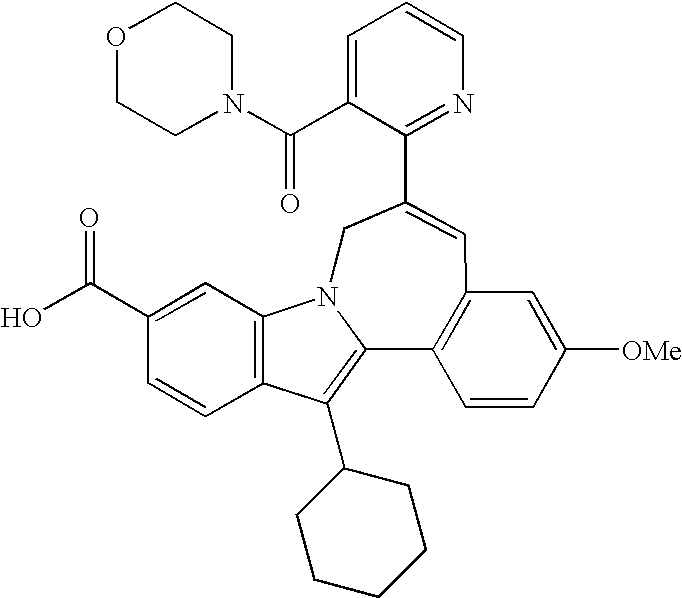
C1=C(C(N2CCOCC2)=O)C(C2=CC3=C(C4=C(C5CCCCC5)C5=C(C=C(C(O)=O)C=C5)N4C2)C=CC([OMe])=C3)=NC=C1
